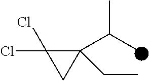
C1(C(C)C)(CC)C(Cl)(Cl)C1
